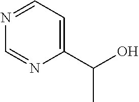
N1=CC=C(C(O)C)N=C1
